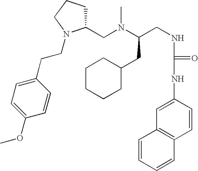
C(CNC(NC1=CC2=C(C=C1)C=CC=C2)=O)(N(C)CC1CCCN1CCC1=CC=C(OC)C=C1)CC1CCCCC1
